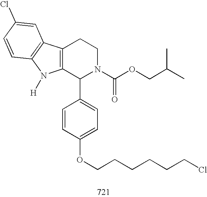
C12=C(C(C3=CC=C(OCCCCCCCl)C=C3)N(C(OCC(C)C)=O)CC1)N([H])C1=C2C=C(Cl)C=C1
